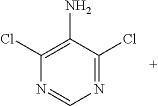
N1=C(Cl)C(N)=C(Cl)N=C1
